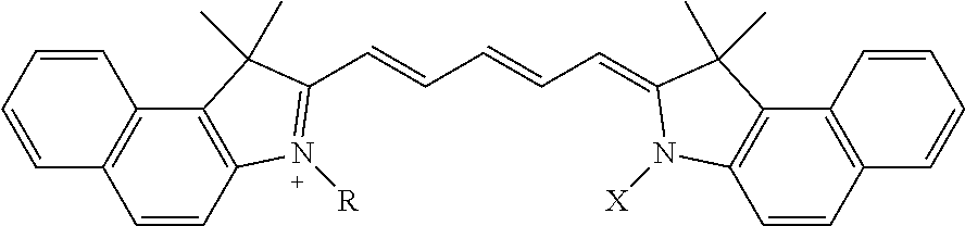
C1=CC2=C(C3=C1C=CC=C3)C(C)(C)C(C=CC=CC=C1N([X])C3=C(C4=C(C=C3)C=CC=C4)C1(C)C)=N2[R]
